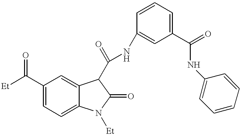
C(C1=CC=C2C(=C1)C(C(NC1=CC(C(=O)NC3=CC=CC=C3)=CC=C1)=O)C(=O)N2[Et])(=O)[Et]
